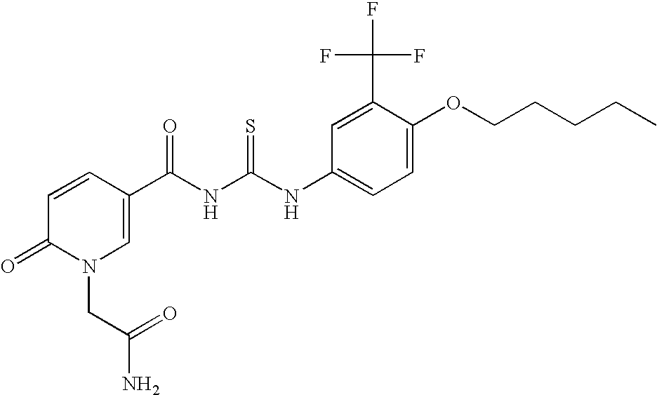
C1(C(NC(NC2=CC=C(OCCCCC)C(C(F)(F)F)=C2)=S)=O)=CN(CC(N)=O)C(=O)C=C1
